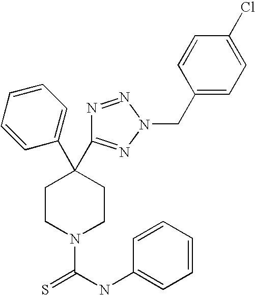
C1(C2(C3=NN(CC4=CC=C(Cl)C=C4)N=N3)CCN(C(NC3=CC=CC=C3)=S)CC2)=CC=CC=C1
